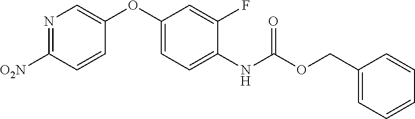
C1(COC(=O)NC2=CC=C(OC3=CN=C([O2N])C=C3)C=C2F)=CC=CC=C1
